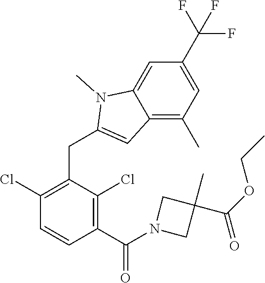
C1(Cl)=C(CC2=CC3=C(C)C=C(C(F)(F)F)C=C3N2C)C(Cl)=C(C(N2CC(C)(C(OCC)=O)C2)=O)C=C1
